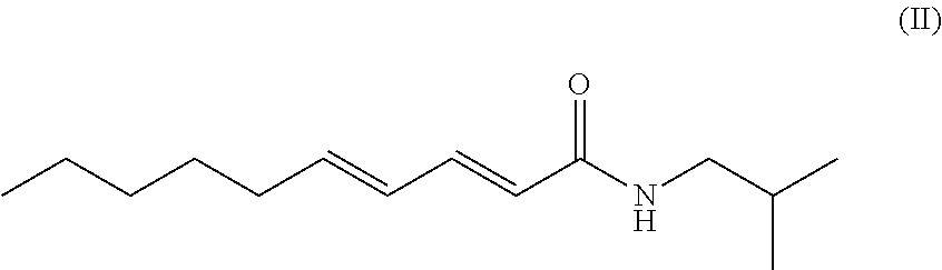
CC(C)CNC(C=CC=CCCCCC)=O
